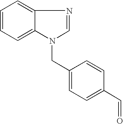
C1=CC=C2C(=C1)N=CN2CC1=CC=C(C=O)C=C1
